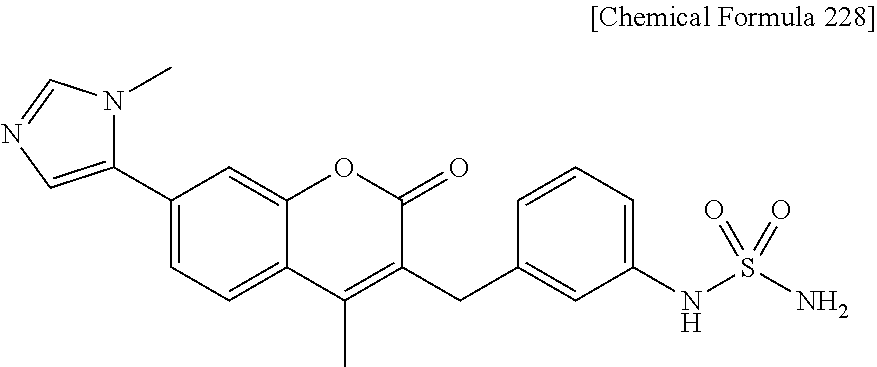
N1(C)C=NC=C1C1=CC=C2C(=C1)OC(=O)C(CC1=CC(NS(N)(=O)=O)=CC=C1)=C2C
